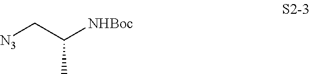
[N3]CC([NHBoc])C
